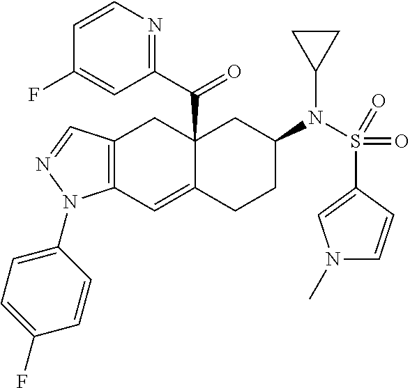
C12(C(C3=NC=CC(F)=C3)=O)C(=CC3=C(C1)C=NN3C1=CC=C(F)C=C1)CCC(N(S(C1=CN(C)C=C1)(=O)=O)C1CC1)C2
